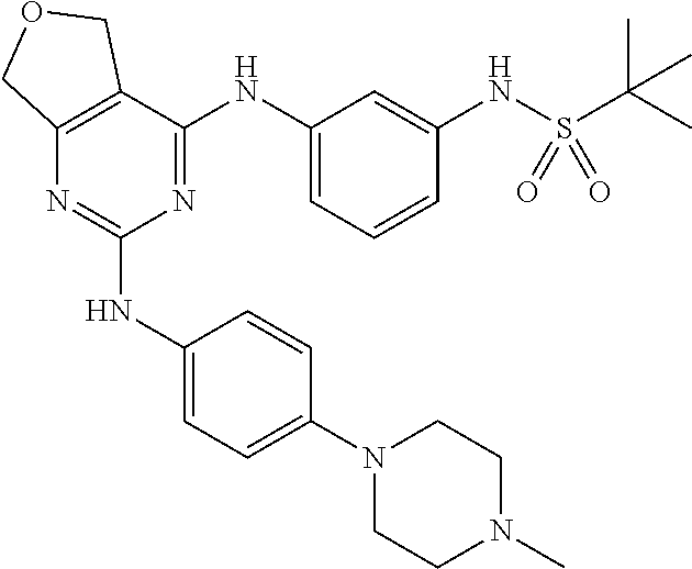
N1(C2=CC=C(NC3=NC4=C(C(NC5=CC=CC(NS(C(C)(C)C)(=O)=O)=C5)=N3)COC4)C=C2)CCN(C)CC1
